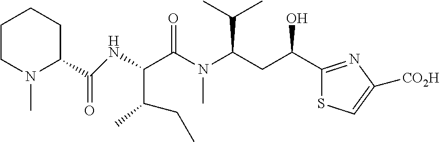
C1(C(CC(N(C(C(C(CC)C)NC(C2CCCCN2C)=O)=O)C)C(C)C)O)=NC([CO2H])=CS1
